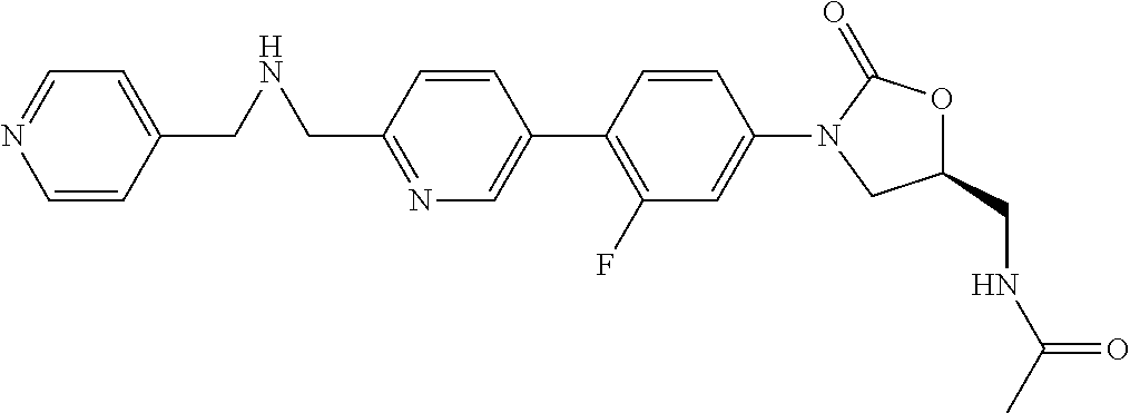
C1(CNCC2=CC=NC=C2)=NC=C(C2=C(F)C=C(N3C(=O)OC(CNC(C)=O)C3)C=C2)C=C1
